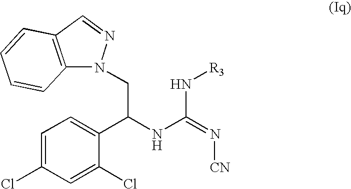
C(C(NC(=N[CN])N[R3])C1=CC=C(Cl)C=C1Cl)N1C2=C(C=N1)C=CC=C2
